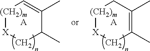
[(CH2)m]1[X]CC(C)=C(C)C1.[A].[(CH2)m]1[X]CC(C)C(C)=C1.[A]
